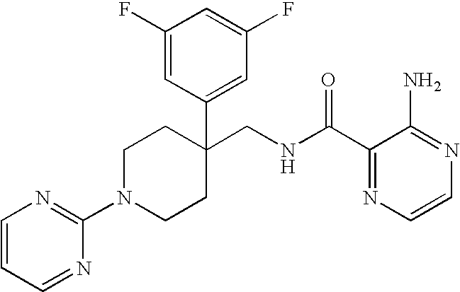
C1(CNC(C2=NC=CN=C2N)=O)(C2=CC(F)=CC(F)=C2)CCN(C2=NC=CC=N2)CC1
